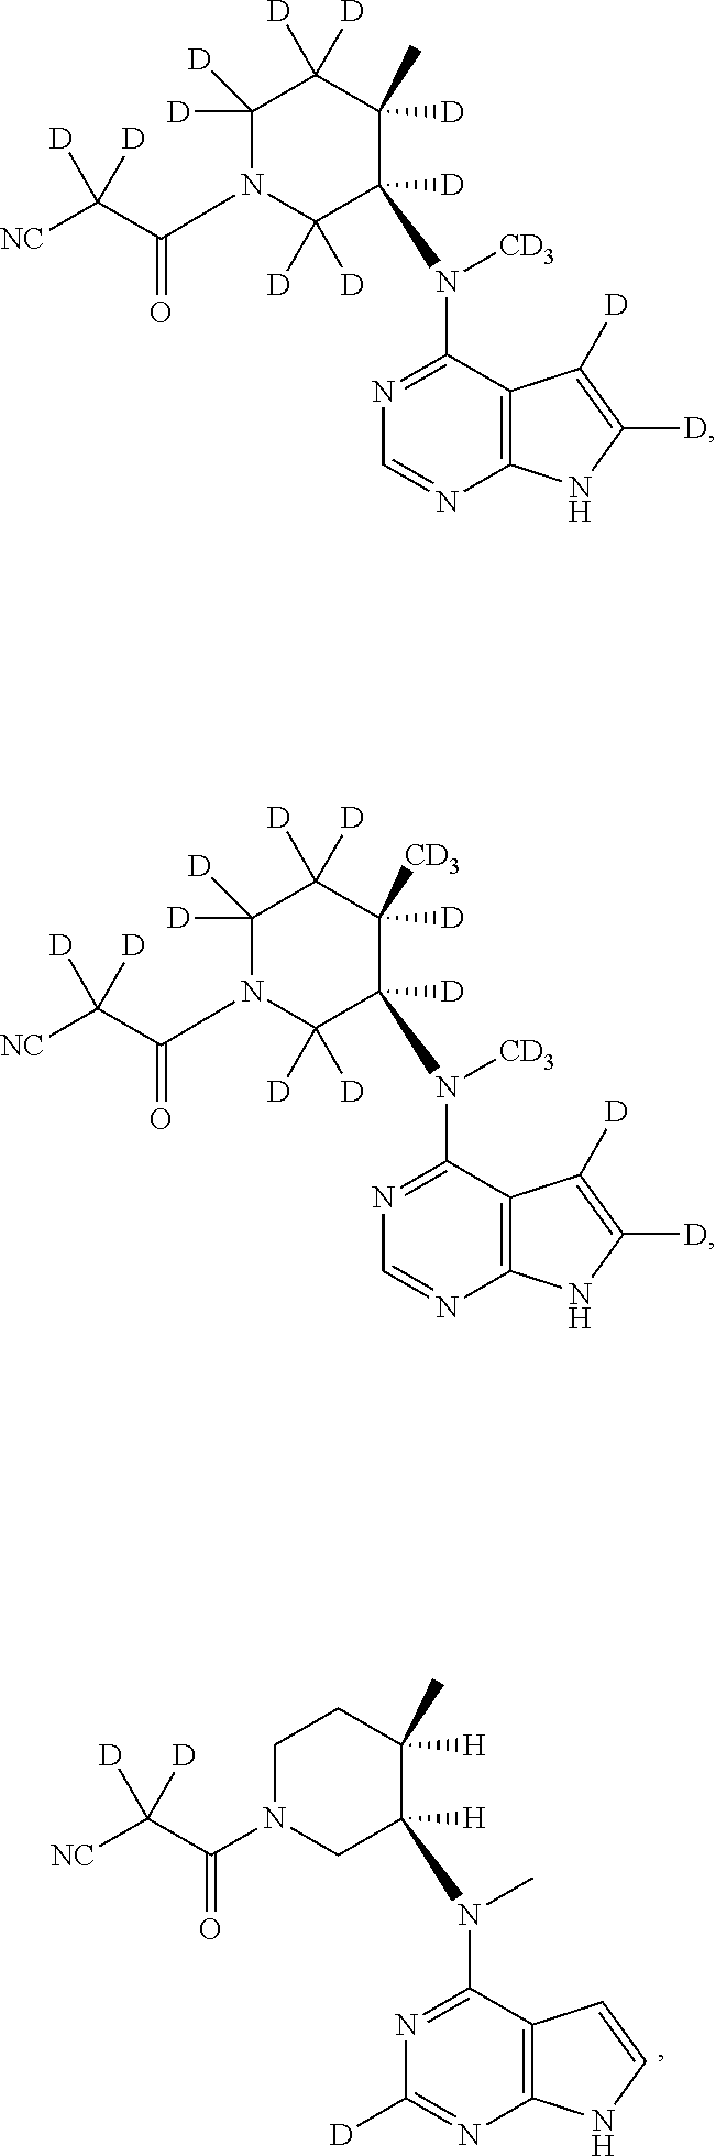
C12=C(C(N([CD3])C3([D])C([D])([D])N(C(C([NC])([D])[D])=O)C([D])([D])C([D])([D])C3([D])C)=NC=N1)C([D])=C([D])N2.C12=C(C(N([CD3])C3([D])C([D])([D])N(C(C([NC])([D])[D])=O)C([D])([D])C([D])([D])C3([D])[CD3])=NC=N1)C([D])=C([D])N2.C12=C(C(N(C)C3([H])CN(C(C([NC])([D])[D])=O)CCC3([H])C)=NC([D])=N1)C=CN2
